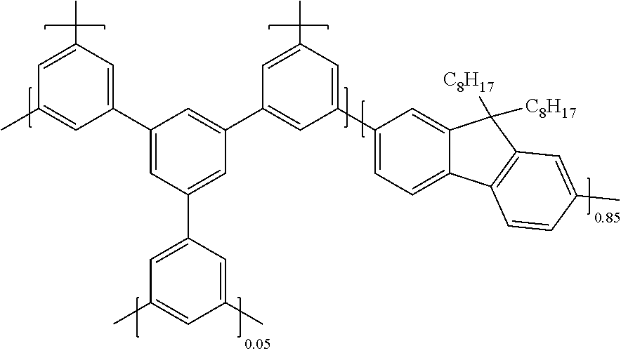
C1(C)=CC(C2=CC(C3=CC(C4=CC=C5C(=C4)C([C8H17])([C8H17])C4=C5C=CC(C)=C4)=CC(C)=C3)=CC(C3=CC(C)=CC(C)=C3)=C2)=CC(C)=C1
